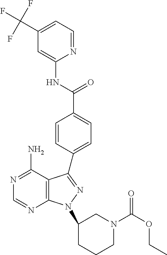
N1=C(N)C2=C(N=C1)N(C1CCCN(C(OCC)=O)C1)N=C2C1=CC=C(C(NC2=CC(C(F)(F)F)=CC=N2)=O)C=C1
